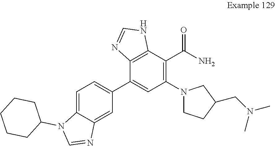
C1=C2C(=CC(C3=CC(N4CCC(CN(C)C)C4)=C(C(N)=O)C4=C3N=CN4)=C1)N=CN2C1CCCCC1
